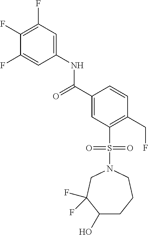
C1(F)=C(F)C=C(NC(C2=CC(S(N3CC(F)(F)C(O)CCC3)(=O)=O)=C(CF)C=C2)=O)C=C1F
